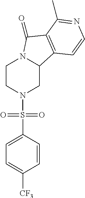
C1CN(S(C2=CC=C([CF3])C=C2)(=O)=O)CC2N1C(=O)C1=C2C=CN=C1C
